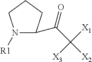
N1([R1])C(C(C([X2])([X1])[X3])=O)CCC1
